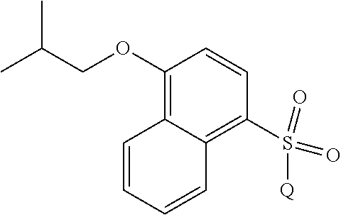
C1(OCC(C)C)=C2C(=C(S(=O)(=O)[Q])C=C1)C=CC=C2
